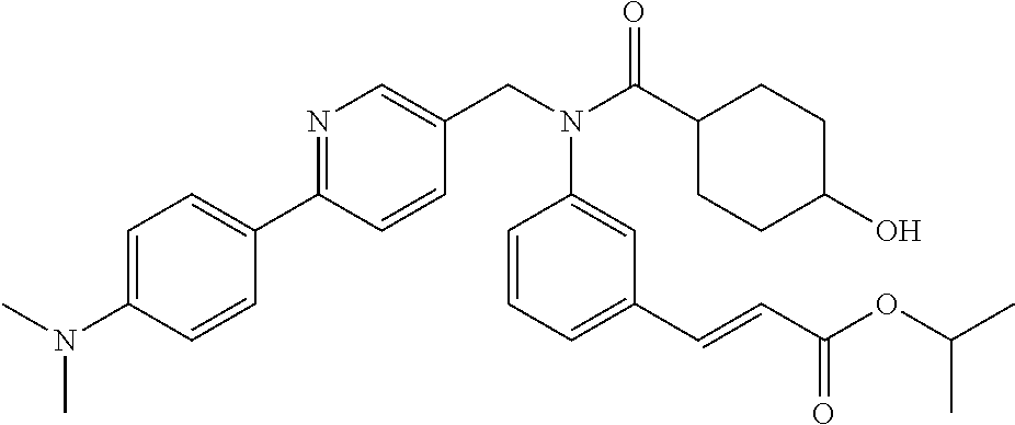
C1=C(N(C)C)C=CC(C2=NC=C(CN(C(C3CCC(O)CC3)=O)C3=CC(C=CC(OC(C)C)=O)=CC=C3)C=C2)=C1
